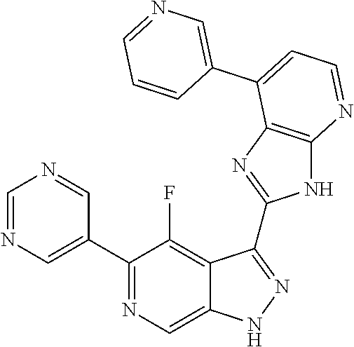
C1=NC=C(C2=NC=C3C(=C2F)C(C2=NC4=C(N2)N=CC=C4C2=CN=CC=C2)=NN3)C=N1
